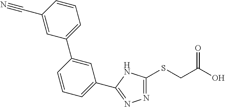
N1=C(SCC(O)=O)NC(C2=CC=CC(C3=CC=CC(C#N)=C3)=C2)=N1
